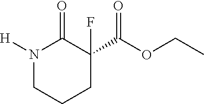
N1([H])CCCC(F)(C(OCC)=O)C1=O
